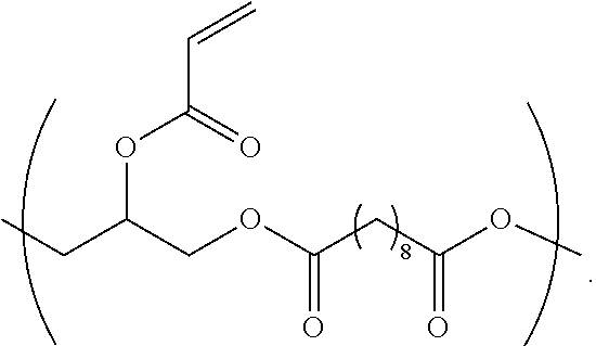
O=C(OCC(CC)OC(C=C)=O)CC(OC)=O
